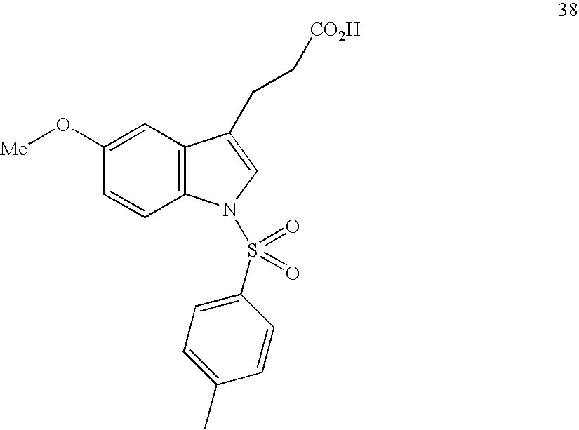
C1(O[Me])=CC2=C(C=C1)N(S(=O)(=O)C1=CC=C(C)C=C1)C=C2CC[CO2H]
